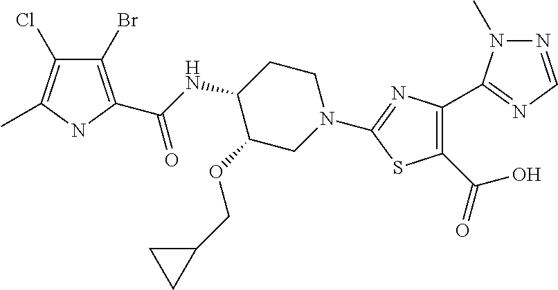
C1(Br)=C(C(NC2C(OCC3CC3)CN(C3=NC(C4=NC=NN4C)=C(C(O)=O)S3)CC2)=O)NC(C)=C1Cl
